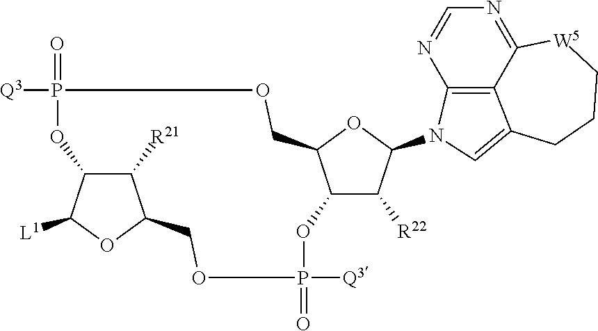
C1([R21])C2C([L1])OC1COP(=O)([Q3])OC1C([R22])C(N3C4=C5C(=NC=N4)[W5]CCCC5=C3)OC1COP([Q3])(=O)O2
